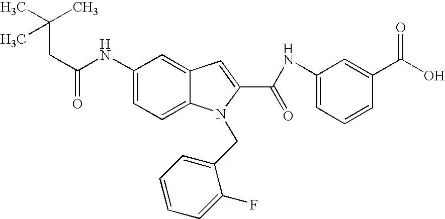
C1(NC(CC(C)(C)C)=O)=CC=C2C(=C1)C=C(C(=O)NC1=CC=CC(C(O)=O)=C1)N2CC1=CC=CC=C1F
